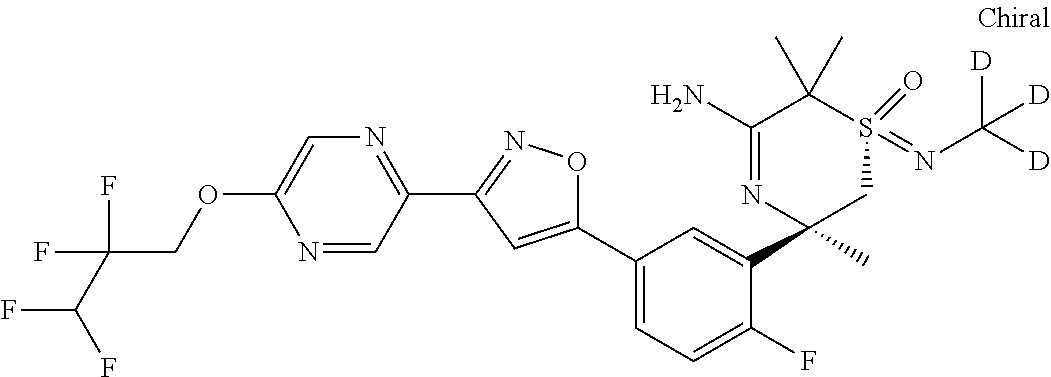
N1=CC(C2=NOC(C3=CC=C(F)C(C4(C)CS(=NC([D])([D])[D])(=O)C(C)(C)C(N)=N4)=C3)=C2)=NC=C1OCC(C(F)F)(F)F
